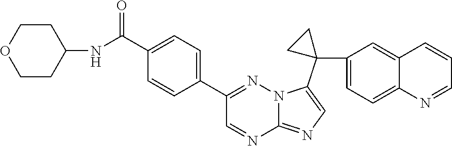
C1(C(NC2CCOCC2)=O)=CC=C(C2=NN3C(=NC=C3C3(C4=CC=C5C(=C4)C=CC=N5)CC3)N=C2)C=C1
